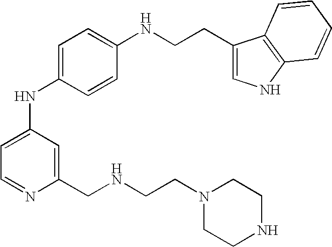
C1=C(NC2=CC=NC(CNCCN3CCNCC3)=C2)C=CC(NCCC2=CNC3=C2C=CC=C3)=C1
